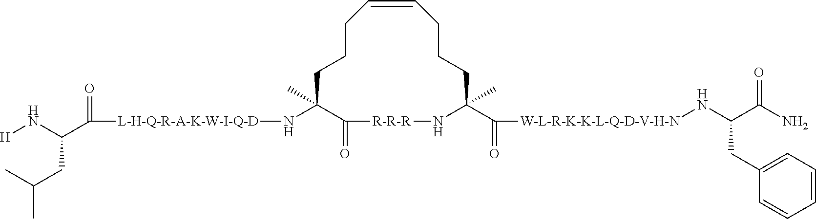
C1CCC=CCCCC(C(=O)[W-L-R-K-K-L-Q-D-V-H-N]NC(C(N)=O)CC2=CC=CC=C2)(C)N[R-R-R]C(=O)C1(C)N[L-H-Q-R-A-K-W-I-Q-D]C(=O)C(N[H])CC(C)C
